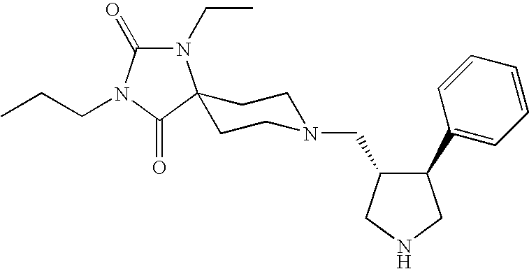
C(C1C(C2=CC=CC=C2)CNC1)N1CCC2(CC1)N(CC)C(=O)N(CCC)C2=O
